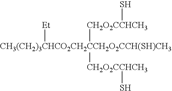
[CH3(CH2)3CHCO2CH2CCH2O2CCH(SH)CH3]([Et])([CH2O2CCHCH3]S)[CH2O2CCHCH3]S
